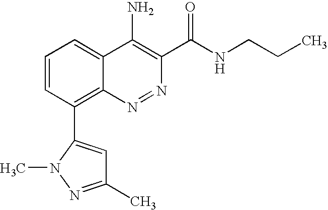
C1=CC(C2=CC(C)=NN2C)=C2C(=C1)C(N)=C(C(NCCC)=O)N=N2
